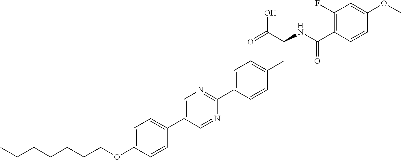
C(OC1=CC=C(C2=CN=C(C3=CC=C(CC(NC(C4=C(F)C=C(OC)C=C4)=O)C(O)=O)C=C3)N=C2)C=C1)CCCCCC
